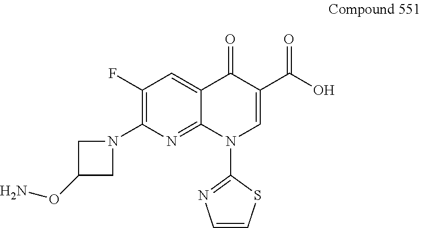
C1(F)=C(N2CC(ON)C2)N=C2C(=C1)C(=O)C(C(O)=O)=CN2C1=NC=CS1
